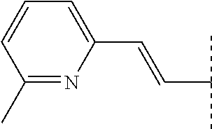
C1(C)=NC(C=CC(C)C)=CC=C1
